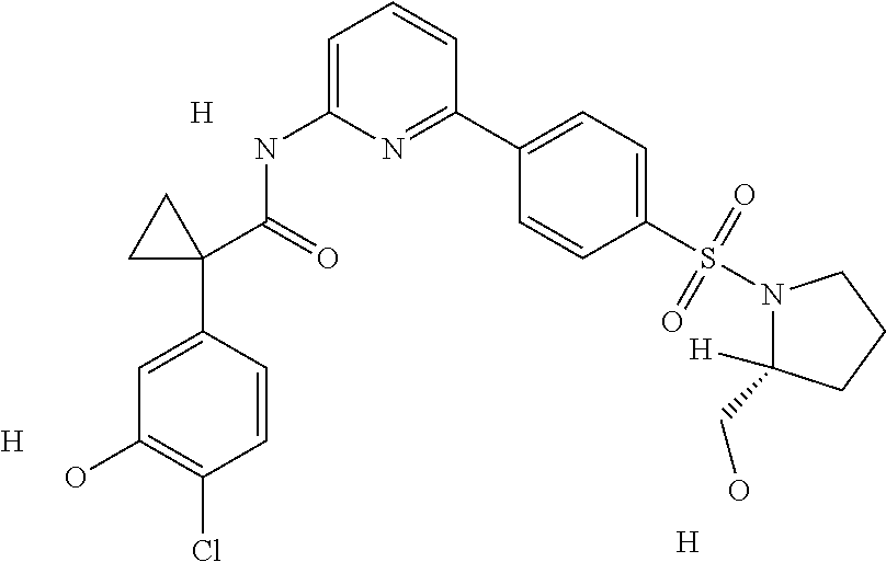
C1=C(C2(C(=O)NC3=CC=CC(C4=CC=C(S(=O)(=O)N5C(CO)([H])CCC5)C=C4)=N3)CC2)C=CC(Cl)=C1O.[H].[H].[H]
